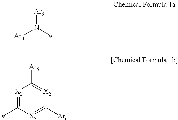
[Ar3]N([Ar4])C.[X1]1=C(C)[X3]=C([Ar6])[X2]=C1[Ar5]
